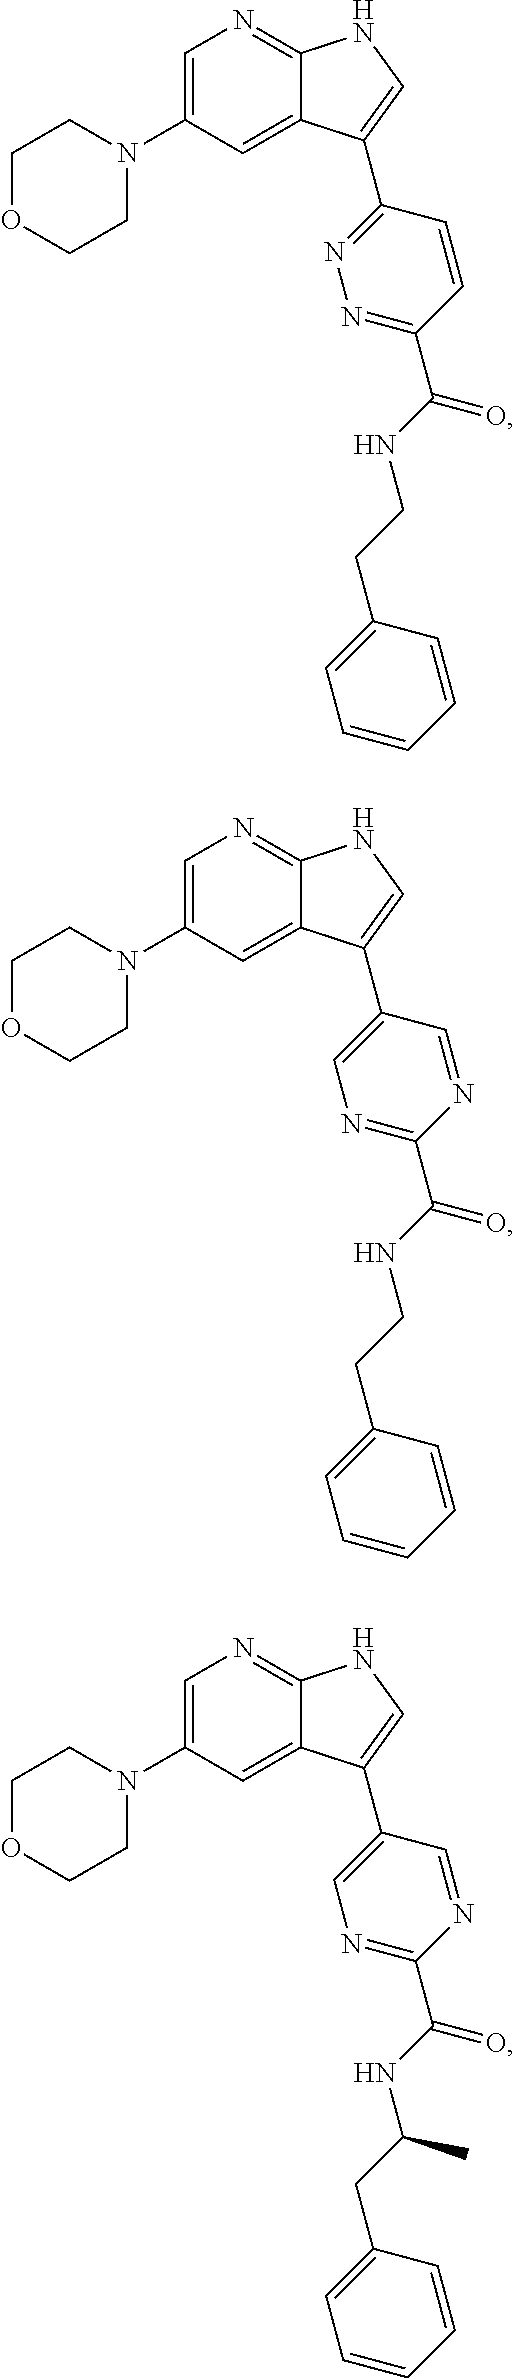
C1=C(N2CCOCC2)C=C2C(=N1)NC=C2C1=NN=C(C(NCCC2=CC=CC=C2)=O)C=C1.C1=C(N2CCOCC2)C=C2C(=N1)NC=C2C1=CN=C(C(NCCC2=CC=CC=C2)=O)N=C1.C1=C(N2CCOCC2)C=C2C(=N1)NC=C2C1=CN=C(C(NC(CC2=CC=CC=C2)C)=O)N=C1
